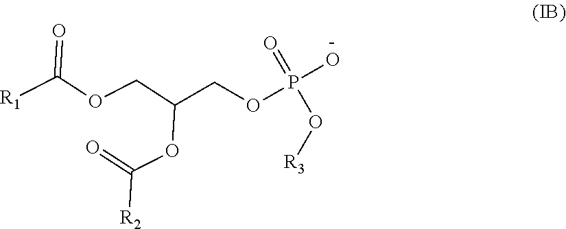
C(COP(O)(=O)O[R3])(COC([R1])=O)OC(=O)[R2]
